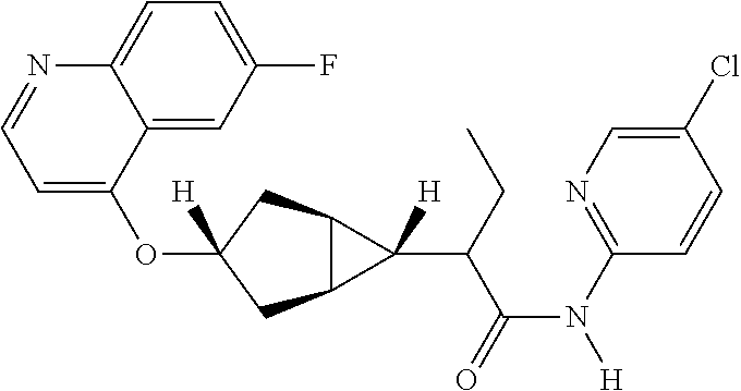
O(C1([H])CC2C(C1)C2(C(C(N([H])C1=NC=C(Cl)C=C1)=O)CC)[H])C1=CC=NC2=CC=C(F)C=C12
